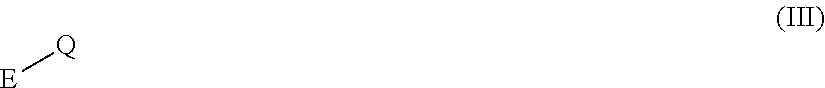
[E][Q]
